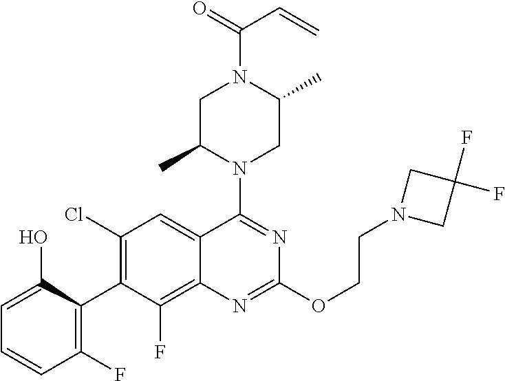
C1=C(O)C(C2=C(Cl)C=C3C(=C2F)N=C(OCCN2CC(F)(F)C2)N=C3N2CC(C)N(C(=O)C=C)CC2C)=C(F)C=C1
